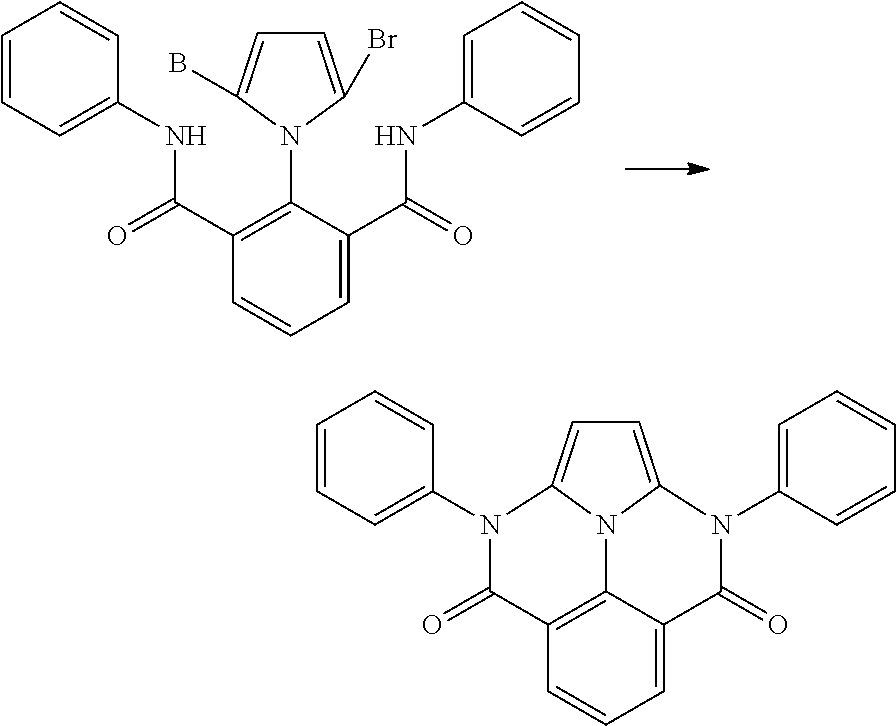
C1=CC=C(N2C(=O)C3=C4C(=CC=C3)C(=O)N(C3=CC=CC=C3)C3=CC=C2N43)C=C1.C1=CC=C(NC(C2=C(N3C(Br)=CC=C3B)C(C(=O)NC3=CC=CC=C3)=CC=C2)=O)C=C1
